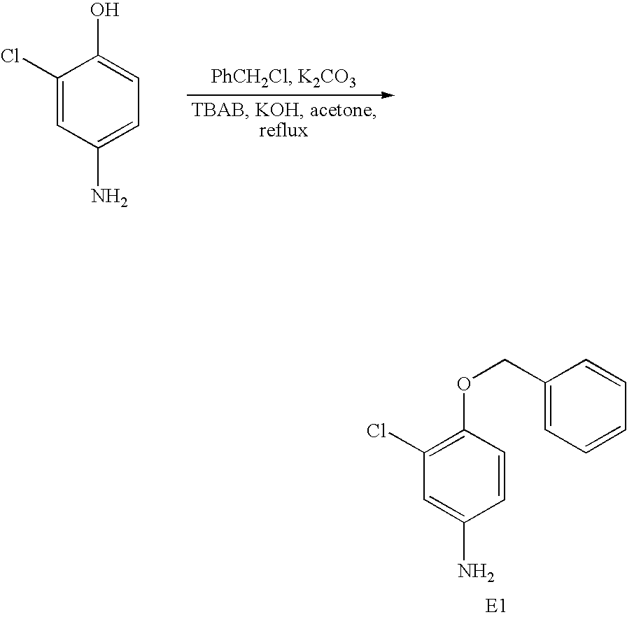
C1(OCC2=CC=CC=C2)=C(Cl)C=C(N)C=C1.C1(Cl)=CC(N)=CC=C1O
